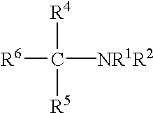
[R6]C([R4])([R5])[NR1R2]
